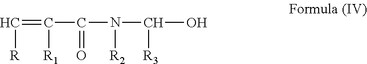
C(=C(C(N(C(O)[R3])[R2])=O)[R1])[R]
